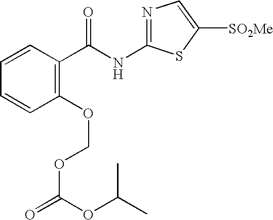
C1=CC(C(NC2=NC=C([SO2Me])S2)=O)=C(OCOC(OC(C)C)=O)C=C1
